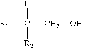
[R1]C([H])([R2])C[OH]
